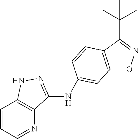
C12=C(C=CC(NC3=NNC4=C3N=CC=C4)=C1)C(C(C)(C)C)=NO2
